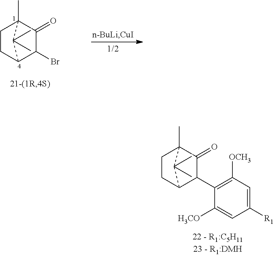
C1CC2C(C3=C([OCH3])C=C([R1])C=C3[H3CO])C(=O)C1(C)C2(C)C.C1CC2C(Br)C(=O)C1(C)C2(C)C
